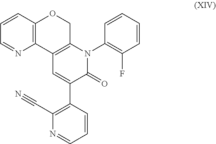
C12=C(C=CC=N1)OCC1=C2C=C(C2=C(C#N)N=CC=C2)C(=O)N1C1=C(F)C=CC=C1
